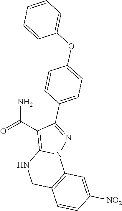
C1=C(C2=NN3C(=C2C(=O)N)NCC2=C3C=C([NO2])C=C2)C=CC(OC2=CC=CC=C2)=C1
